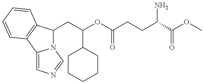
N12C(CC(OC(CCC(C(OC)=O)N)=O)C3CCCCC3)C3=C(C1=CN=C2)C=CC=C3
